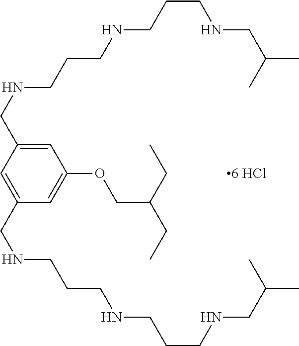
C1=C(CNCCCNCCCNCC(C)C)C=C(CNCCCNCCCNCC(C)C)C=C1OCC(CC)CC
